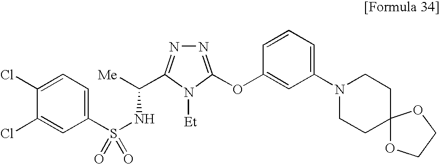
N1=C(OC2=CC(N3CCC4(CC3)OCCO4)=CC=C2)N([Et])C(C([Me])NS(C2=CC=C(Cl)C(Cl)=C2)(=O)=O)=N1
